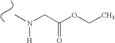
CN(CC(OCC)=O)[H]
